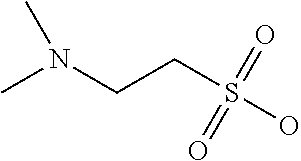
CN(CCS(O)(=O)=O)C
